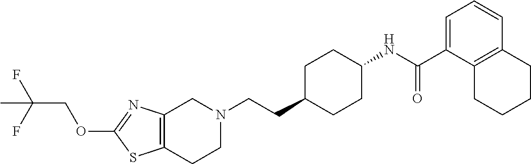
C12=C(CCN(CCC3CCC(NC(C4=CC=CC5=C4CCCC5)=O)CC3)C1)SC(OCC(F)(F)C)=N2
